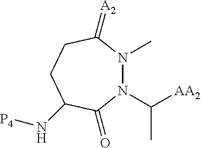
N1(C)N(C([AA2])C)C(=O)C(N[P4])CCC1=[A2]
